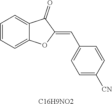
C1=CC=C2C(=C1)C(=O)C(=CC1=CC=C([CN])C=C1)O2.[C16H9NO2]
